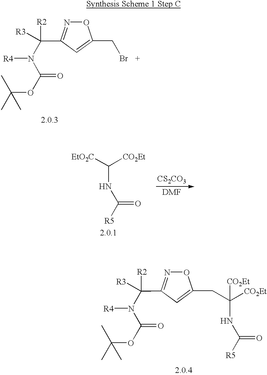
O=C(N(C([R2])([R3])C1=NOC(CBr)=C1)[R4])OC(C)(C)C.C(NC([R5])=O)([EtO2C])[CO2Et].[CS2CO3].[DMF].O=C(N(C([R2])([R3])C1=NOC(CC([CO2Et])(NC([R5])=O)[CO2Et])=C1)[R4])OC(C)(C)C
